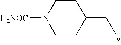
C1CC(CC)CCN1[H2NOC]
